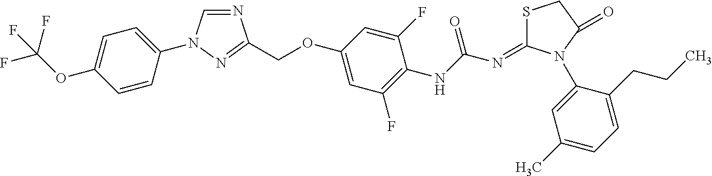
C1=CC(N2C=NC(COC3=CC(F)=C(NC(N=C4SCC(=O)N4C4=CC(C)=CC=C4CCC)=O)C(F)=C3)=N2)=CC=C1OC(F)(F)F
